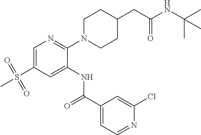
C1=C(S(=O)(=O)C)C=C(NC(C2=CC=NC(Cl)=C2)=O)C(N2CCC(CC(NC(C)(C)C)=O)CC2)=N1
